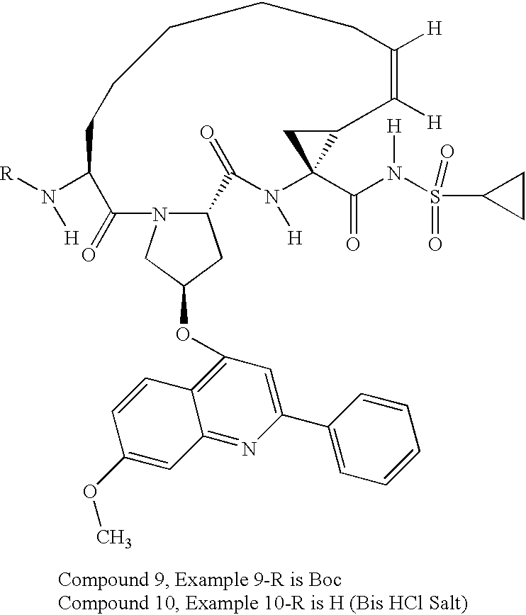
C12CC(OC3=C4C(=NC(C5=CC=CC=C5)=C3)C=C(OC)C=C4)CN1C(=O)C(N([R])[H])CCCCCC([H])=C([H])C1C(C(N(S(C3CC3)(=O)=O)[H])=O)(N([H])C2=O)C1
